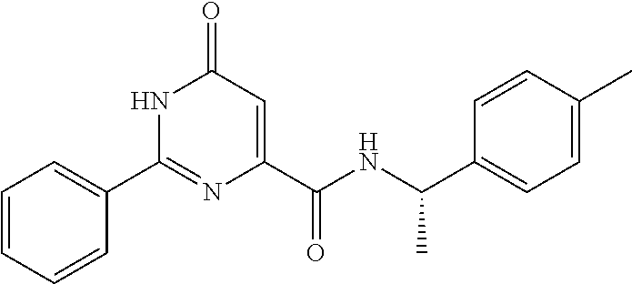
C1=CC=CC(C2=NC(C(=O)NC(C3=CC=C(C)C=C3)C)=CC(=O)N2)=C1
